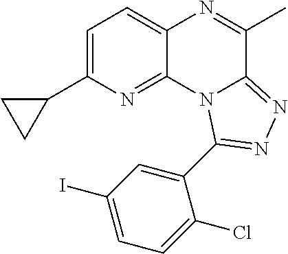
C1=C(C2CC2)N=C2C(=C1)N=C(C)C1=NN=C(C3=CC(I)=CC=C3Cl)N21
